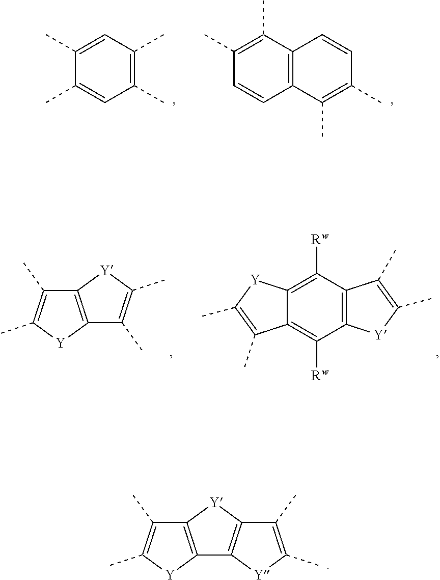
C1(C)=CC(C)=C(C)C=C1C.C1(C)=C(C)C2=C(C=C1)C(C)=C(C)C=C2.C12=C([Y]C(C)=C1C)C(C)=C(C)[Y]2.C12=C([Rw])C3=C(C([Rw])=C1C(C)=C(C)[Y]2)[Y]C(C)=C3C.C12=C([Y]C(C)=C1C)C1=C([Y]2)C(C)=C(C)[Y]1
